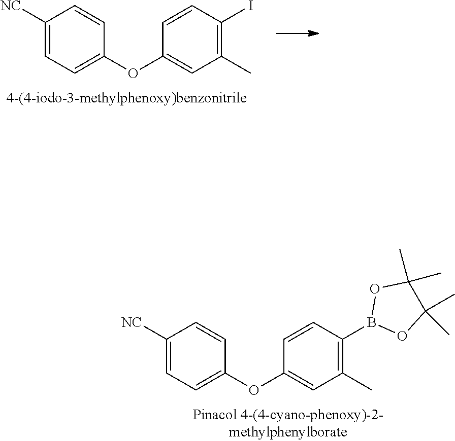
C1([NC])=CC=C(OC2=CC(C)=C(I)C=C2)C=C1.C1([NC])=CC=C(OC2=CC(C)=C(B3OC(C)(C)C(C)(C)O3)C=C2)C=C1
